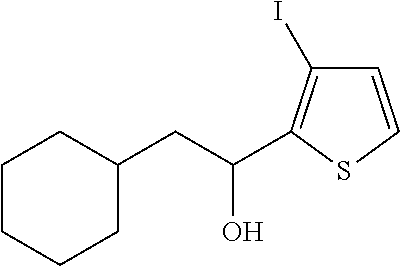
OC(CC1CCCCC1)C1=C(I)C=CS1
